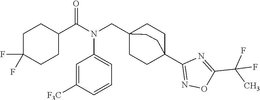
C1(C(N(CC23CCC(C4=NOC(C(C)(F)F)=N4)(CC2)CC3)C2=CC=CC([F3C])=C2)=O)CCC(F)(F)CC1
